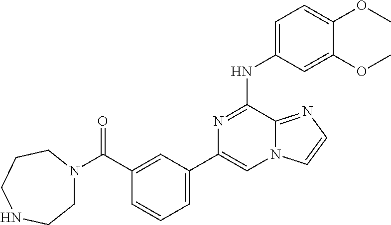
C1=C(NC2=NC(C3=CC=CC(C(=O)N4CCNCCC4)=C3)=CN3C2=NC=C3)C=C(OC)C(OC)=C1
